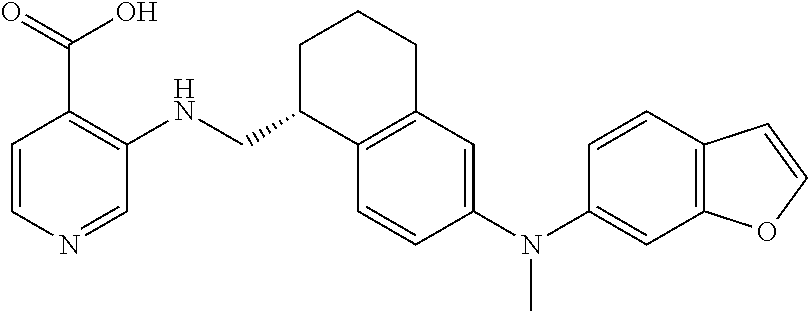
C1=CN=CC(NCC2C3=C(CCC2)C=C(N(C2=CC4=C(C=C2)C=CO4)C)C=C3)=C1C(=O)O
